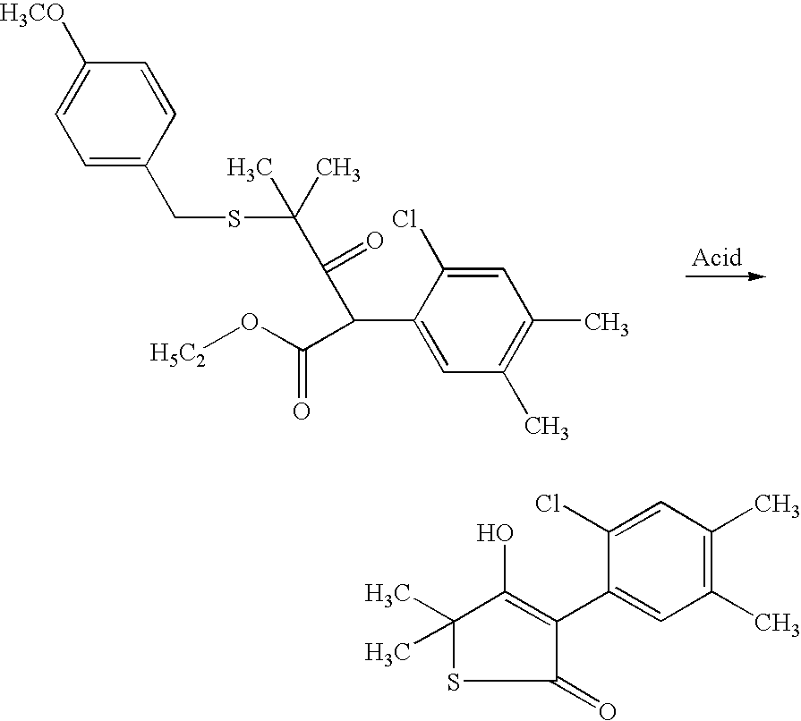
C1=C(CSC(C)(C)C(=O)C(C2=CC(C)=C(C)C=C2Cl)C(O[H5C2])=O)C=CC([H3CO])=C1.C1(=O)C(C2=CC(C)=C(C)C=C2Cl)=C(O)C(C)(C)S1
